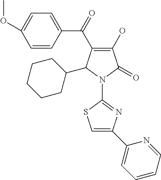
C1(O)=C(C(C2=CC=C(OC)C=C2)=O)C(C2CCCCC2)N(C2=NC(C3=CC=CC=N3)=CS2)C1=O
